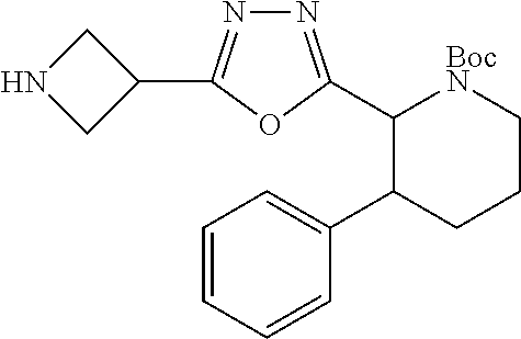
N1CC(C2=NN=C(C3C(C4=CC=CC=C4)CCC[BocN]3)O2)C1
